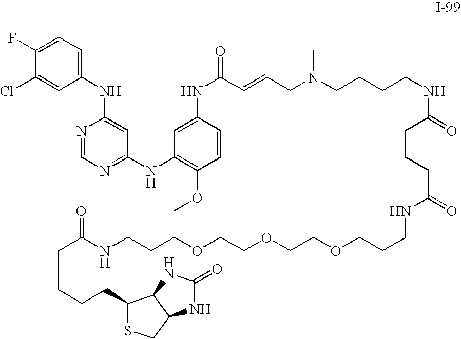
C1(F)=CC=C(NC2=CC(NC3=C(OC)C=CC(NC(=O)C=CCN(CCCCNC(=O)CCCC(=O)NCCCOCCOCCOCCCNC(CCCCC4SCC5C4NC(=O)N5)=O)C)=C3)=NC=N2)C=C1Cl
